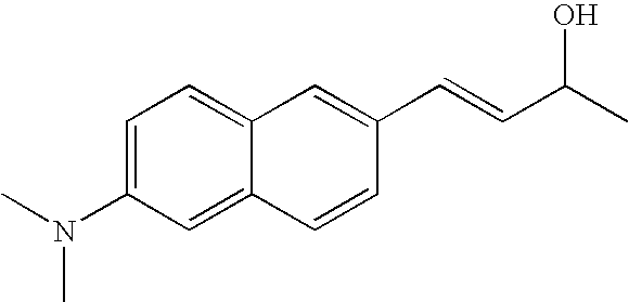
C12=CC=C(N(C)C)C=C1C=CC(C=CC(C)O)=C2
